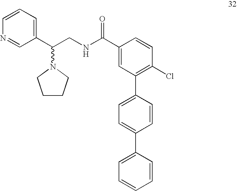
C1(C(NCC(C2=CC=CN=C2)N2CCCC2)=O)=CC(C2=CC=C(C3=CC=CC=C3)C=C2)=C(Cl)C=C1
